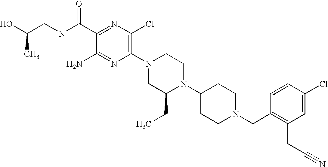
C1(C(NCC(O)C)=O)=NC(Cl)=C(N2CC(CC)N(C3CCN(CC4=C(CC#N)C=C(Cl)C=C4)CC3)CC2)N=C1N
